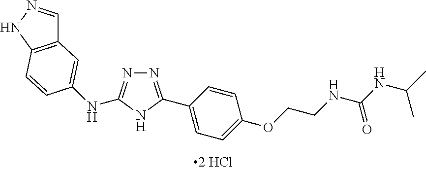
C12=C(NN=C1)C=CC(NC1=NN=C(C3=CC=C(OCCNC(=O)NC(C)C)C=C3)N1)=C2
